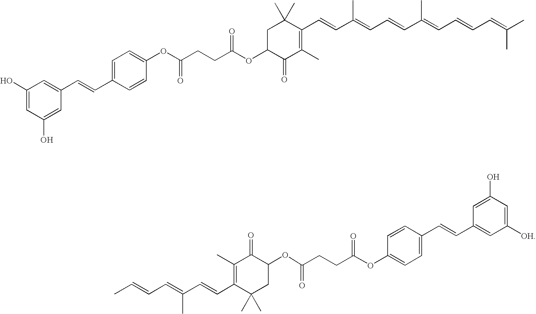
C(=CC=C(C=CC1=C(C)C(=O)C(OC(=O)CCC(OC2=CC=C(C=CC3=CC([OH])=CC(O)=C3)C=C2)=O)CC1(C)C)C)C.C1(OC(=O)CCC(OC2=CC=C(C=CC3=CC(O)=CC(O)=C3)C=C2)=O)C(=O)C(C)=C(C=CC(=CC=CC(=CC=CC=C(C)C)C)C)C(C)(C)C1
